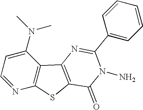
C1=NC2=C(C(N(C)C)=C1)C1=C(S2)C(=O)N(N)C(C2=CC=CC=C2)=N1
